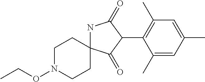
C(ON1CCC2(CC1)NC(=O)C(C1=C(C)C=C(C)C=C1C)C2=O)C
